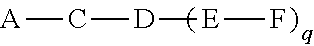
[A]C[D][E]F
